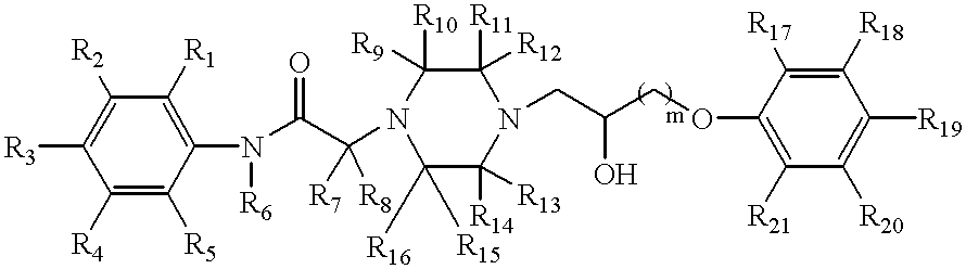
C1([R4])=C([R5])C(N(C(C(N2C([R16])([R15])C([R14])([R13])N(CC(COC3=C([R21])C([R20])=C([R19])C([R18])=C3[R17])O)C([R11])([R12])C2([R10])[R9])([R7])[R8])=O)[R6])=C([R1])C([R2])=C1[R3]
